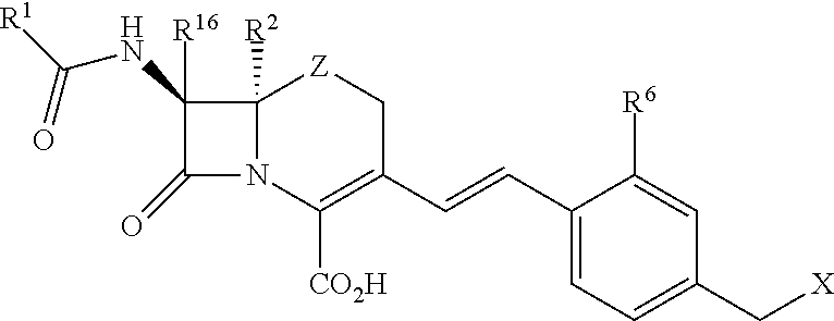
C12([R2])N(C([CO2H])=C(C=CC3=CC=C(C[X])C=C3[R6])C[Z]1)C(=O)C2(NC([R1])=O)[R16]
